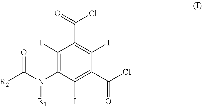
C1(I)=C(N(C([R2])=O)[R1])C(I)=C(C(Cl)=O)C(I)=C1C(Cl)=O
